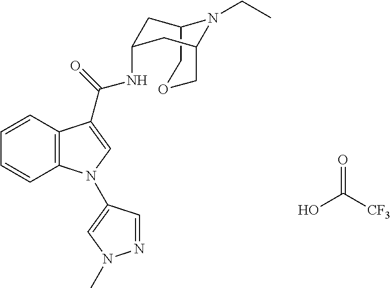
OC([CF3])=O.C1=CC2=C(C=C1)C(C(=O)NC1CC3COCC(C1)N3CC)=CN2C1=CN(C)N=C1
